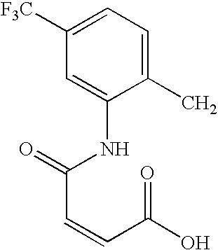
C1=C([F3C])C=C(NC(C=CC(O)=O)=O)C(C)=C1
